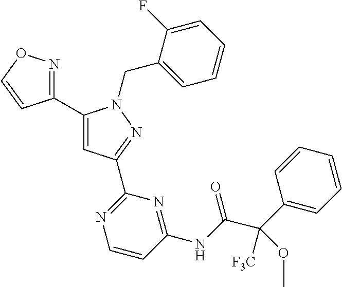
C1(C2=NOC=C2)=CC(C2=NC=CC(NC(=O)C(C3=CC=CC=C3)([F3C])OC)=N2)=NN1CC1=CC=CC=C1F
